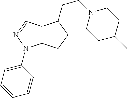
C12=C(N(C3=CC=CC=C3)N=C1)CCC2CCN1CCC(C)CC1
